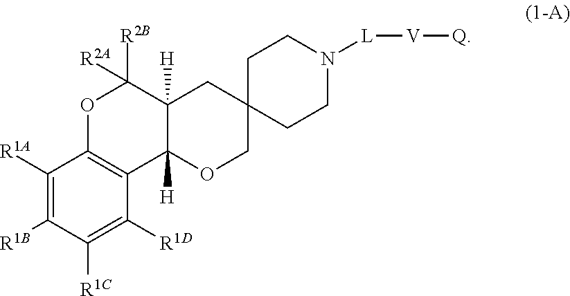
C1([R1A])=C([R1B])C([R1C])=C([R1D])C2=C1OC([R2B])([R2A])C1([H])C2([H])OCC2(C1)CCN([L][V][Q])CC2
